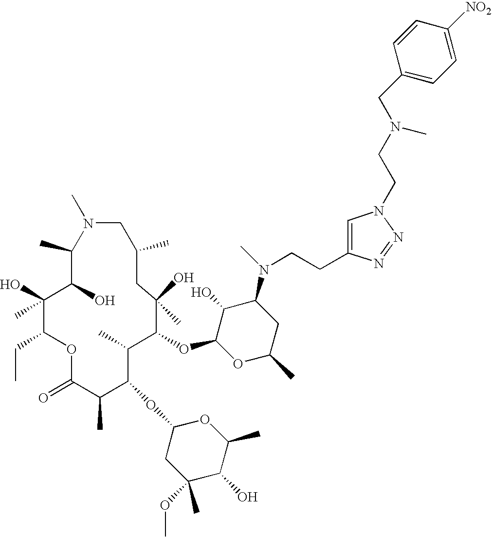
C1(C)C(O)C(O)(C)C(CC)OC(=O)C(C)C(OC2CC(C)(OC)C(O)C(C)O2)C(C)C(OC2OC(C)CC(N(C)CCC3=CN(CCN(CC4=CC=C([NO2])C=C4)C)N=N3)C2O)C(O)(C)CC(C)CN1C
